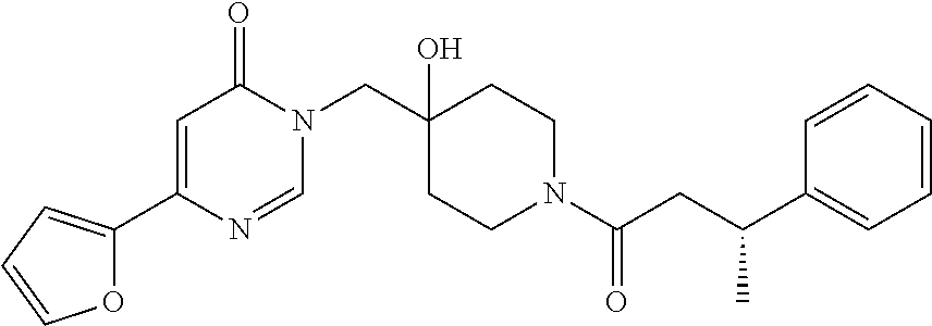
O1C(C2=CC(=O)N(CC3(O)CCN(C(=O)CC(C4=CC=CC=C4)C)CC3)C=N2)=CC=C1
